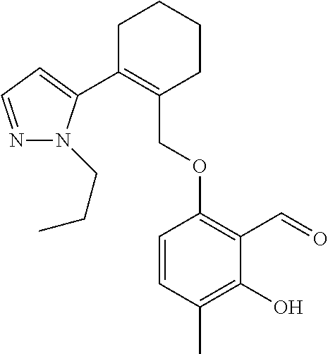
C1C(C2=CC=NN2CCC)=C(COC2=C(C=O)C(O)=C(C)C=C2)CCC1
